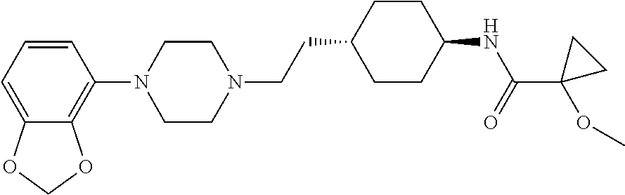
C1=CC=C2C(=C1N1CCN(CCC3CCC(NC(=O)C4(OC)CC4)CC3)CC1)OCO2
